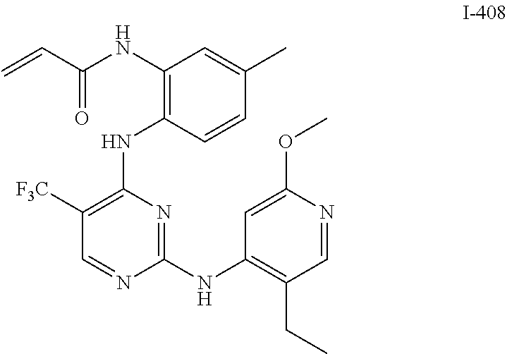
C1([F3C])=C(NC2=C(NC(C=C)=O)C=C(C)C=C2)N=C(NC2=C(CC)C=NC(OC)=C2)N=C1
